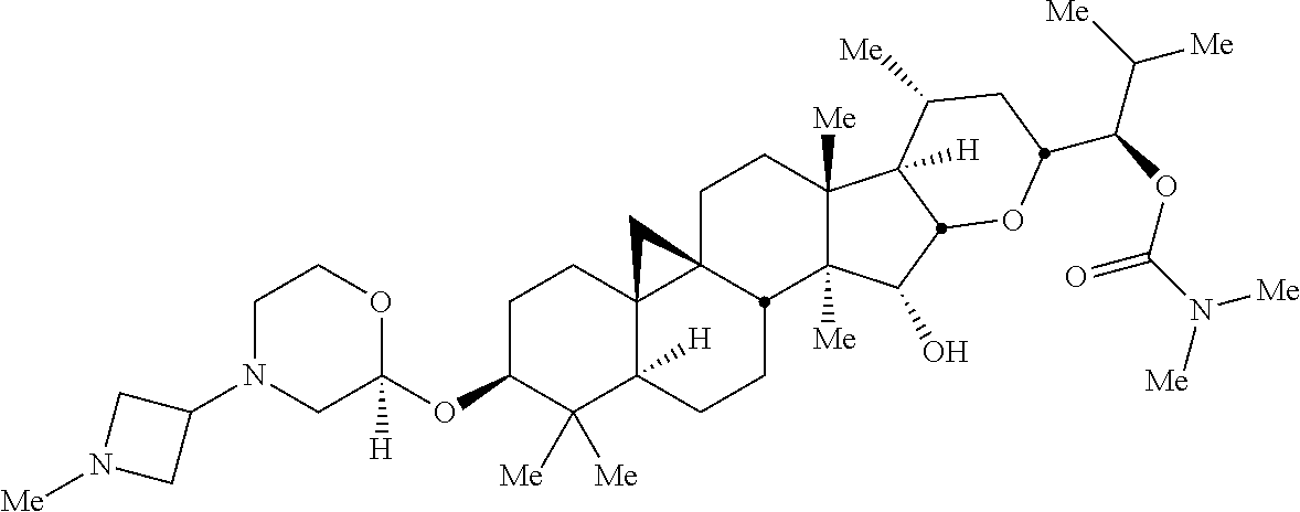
C1N(C2CN([Me])C2)CC(OC2C([Me])([Me])C3([H])C4(CC2)C2(CCC5([Me])C([Me])(C(O)C6C5([H])C([Me])CC(C(OC(N([Me])[Me])=O)C([Me])[Me])O6)C2CC3)C4)([H])OC1
